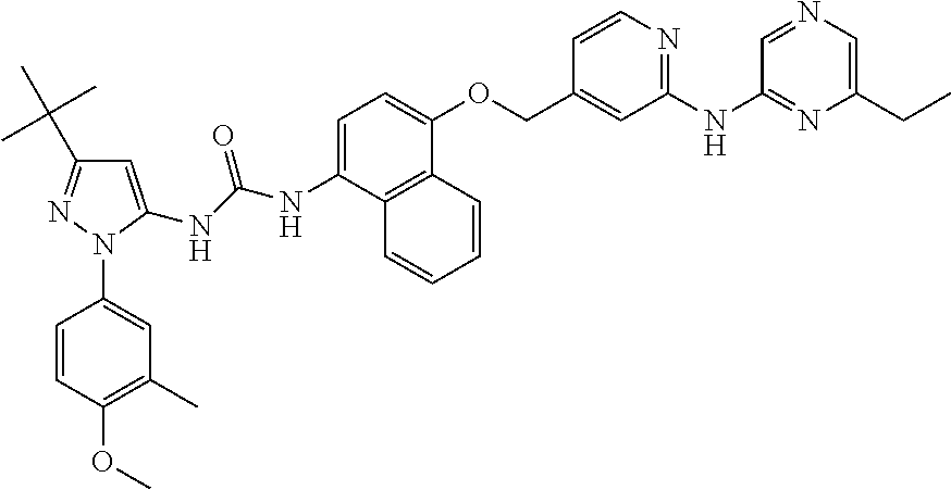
C1=C(NC(NC2=CC(C(C)(C)C)=NN2C2=CC(C)=C(OC)C=C2)=O)C2=C(C(OCC3=CC(NC4=NC(CC)=CN=C4)=NC=C3)=C1)C=CC=C2
